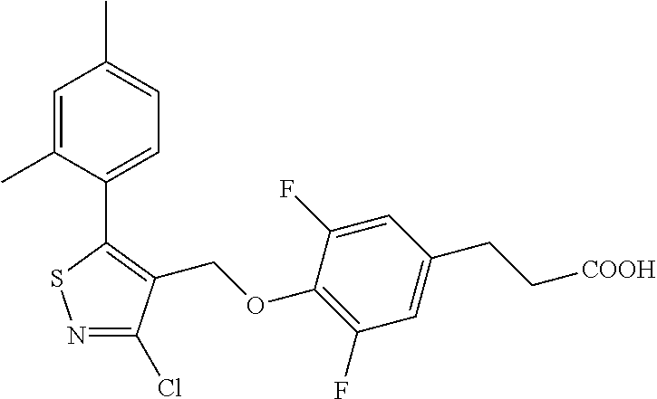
N1=C(Cl)C(COC2=C(F)C=C(CC[COOH])C=C2F)=C(C2=CC=C(C)C=C2C)S1
